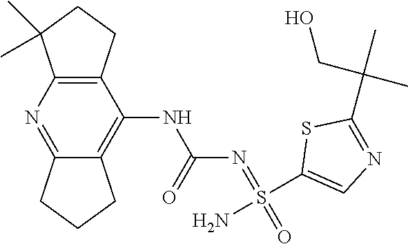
C12=C(N=C3C(=C1NC(=O)N=S(=O)(C1=CN=C(C(C)(CO)C)S1)N)CCC3)C(C)(C)CC2
